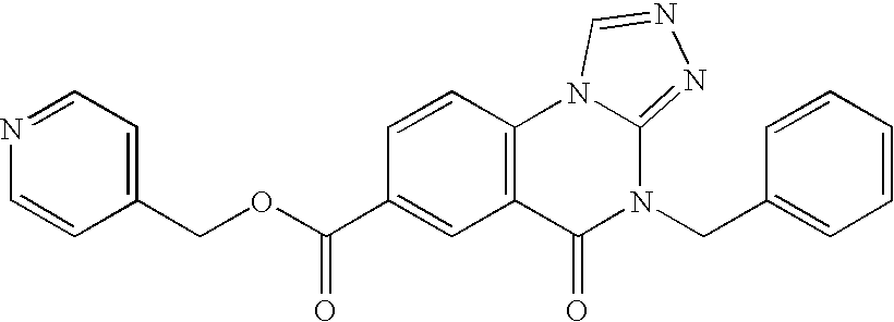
C1=NC=CC(COC(C2=CC3=C(C=C2)N2C(=NN=C2)N(CC2=CC=CC=C2)C3=O)=O)=C1
